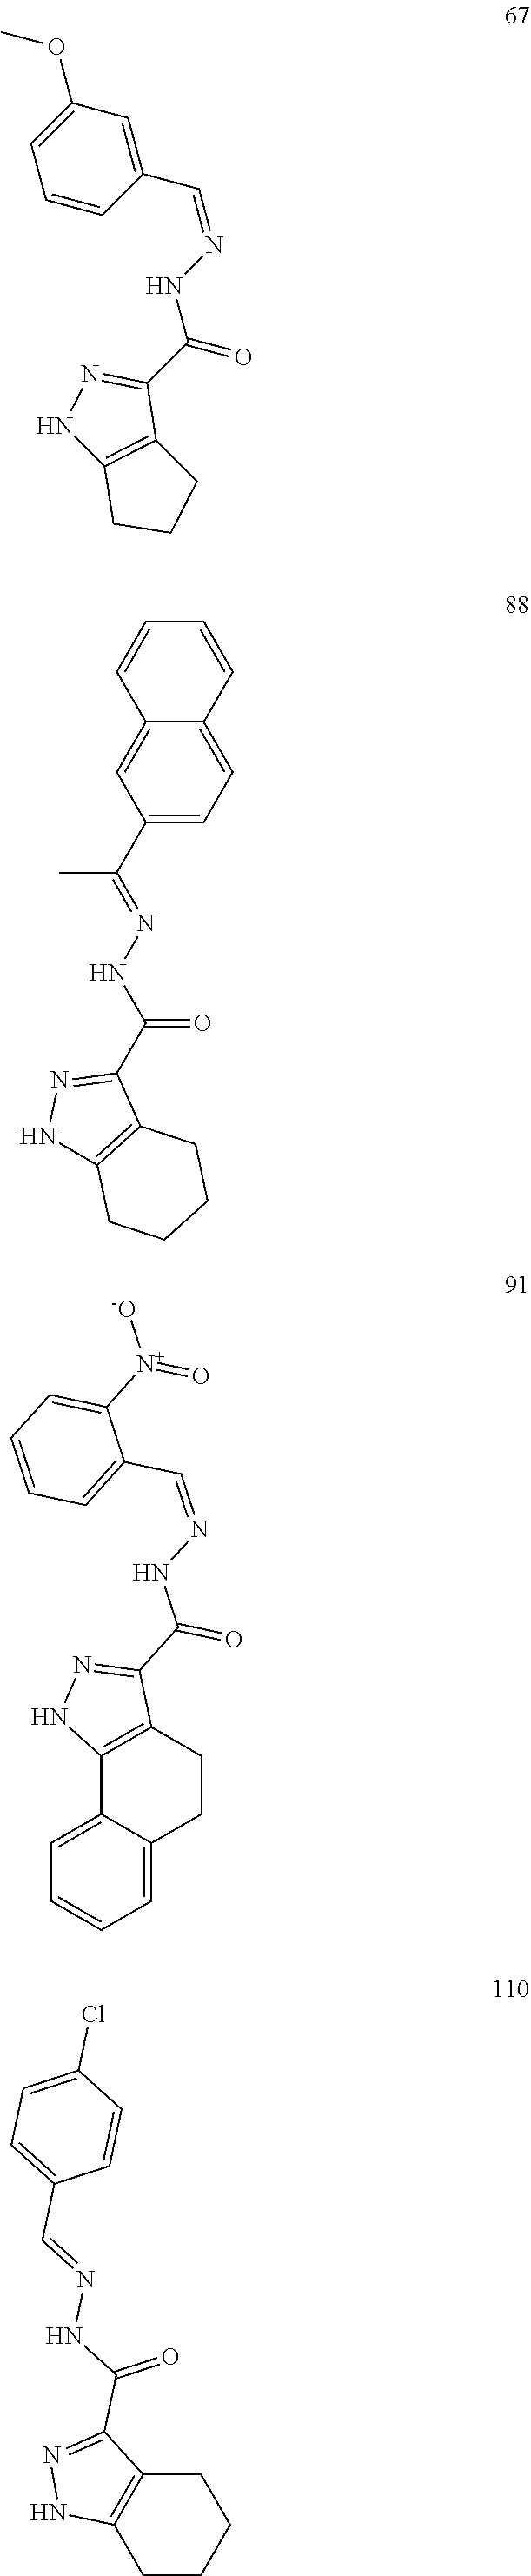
COC1=CC=CC(C=NNC(=O)C2=NNC3=C2CCC3)=C1.C1=CC2=CC(C(=NNC(=O)C3=NNC4=C3CCCC4)C)=CC=C2C=C1.C1=C2C(=CC=C1)CCC1=C2NN=C1C(NN=CC1=CC=CC=C1[N+](=O)[-O])=O.C12=C(CCCC1)NN=C2C(=O)NN=CC1=CC=C(Cl)C=C1
